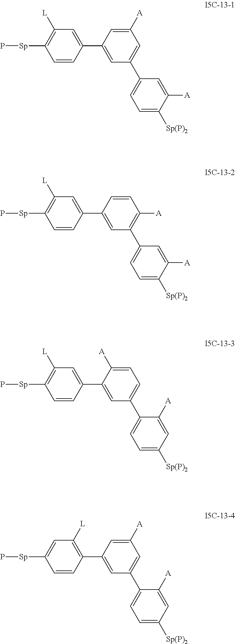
C1=C([A])C=C(C2=CC=C([Sp(P)2])C([A])=C2)C=C1C1=CC([L])=C([Sp]P)C=C1.C1=CC([A])=C(C2=CC=C([Sp(P)2])C([A])=C2)C=C1C1=CC([L])=C([Sp]P)C=C1.C1([A])=CC=C(C2=CC=C([Sp(P)2])C=C2[A])C=C1C1=CC([L])=C([Sp]P)C=C1.C1=C([A])C=C(C2=CC=C([Sp(P)2])C=C2[A])C=C1C1=C([L])C=C([Sp]P)C=C1
